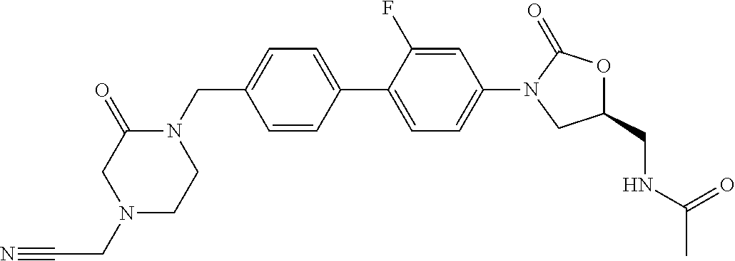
C1=CC(CN2C(=O)CN(CC#N)CC2)=CC=C1C1=CC=C(N2CC(CNC(C)=O)OC2=O)C=C1F
